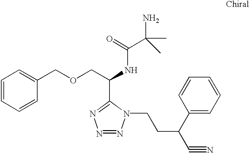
C1=CC=CC(COCC(NC(=O)C(C)(N)C)C2=NN=NN2CCC(C#N)C2=CC=CC=C2)=C1
